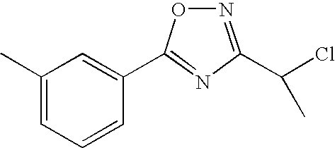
C1(C)=CC=CC(C2=NC(C(Cl)C)=NO2)=C1
